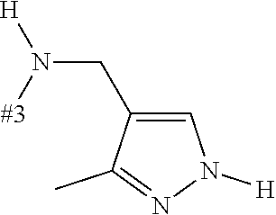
C(N([#3])[H])C1=CN([H])N=C1C
